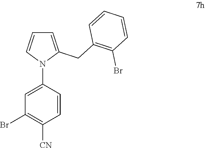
C1=C(CC2=C(Br)C=CC=C2)N(C2=CC(Br)=C([CN])C=C2)C=C1
